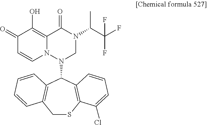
C1SC2=C(C(N3CN(C(C(F)(F)F)C)C(=O)C4=C(O)C(=O)C=CN34)C3=C1C=CC=C3)C=CC=C2Cl
